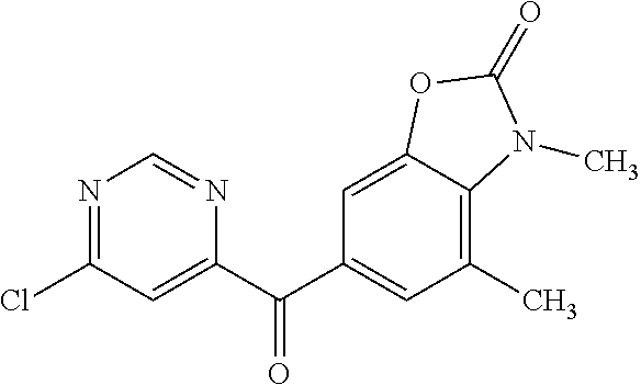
C1=C2C(=C(C)C=C1C(C1=CC(Cl)=NC=N1)=O)N(C)C(=O)O2
